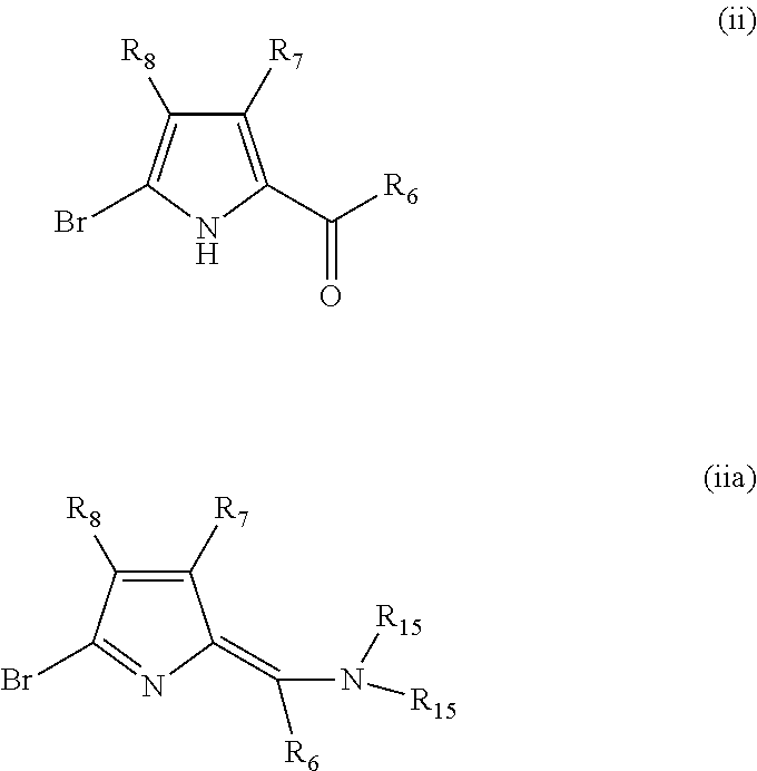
C1([R7])=C(C([R6])=O)NC(Br)=C1[R8].C1([R7])=C([R8])C(Br)=NC1=C(N([R15])[R15])[R6]
